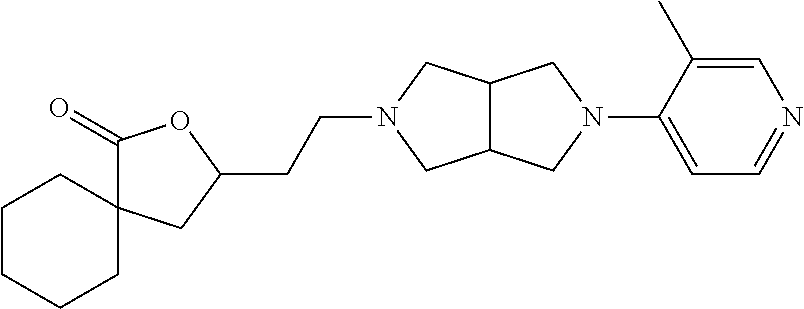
C12C(CN(C3=CC=NC=C3C)C1)CN(CCC1OC(=O)C3(C1)CCCCC3)C2
